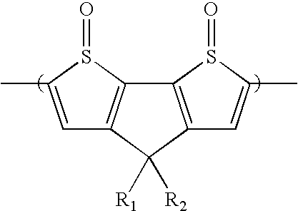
C1=C(C)S(=O)C2=C1C([R1])([R2])C1=C2S(=O)C(C)=C1
